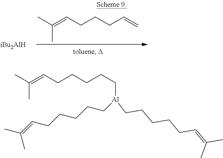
CC(=CCCCC=C)C.[iBu2AlH].CC(=CCCCCC[Al](CCCCCC=C(C)C)CCCCCC=C(C)C)C
